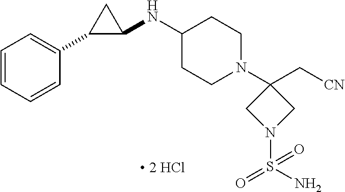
C1(NC2C(C3=CC=CC=C3)C2)CCN(C2(C[CN])CN(S(N)(=O)=O)C2)CC1
